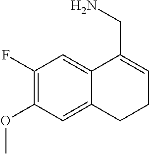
C1(OC)=C(F)C=C2C(=C1)CCC=C2CN
